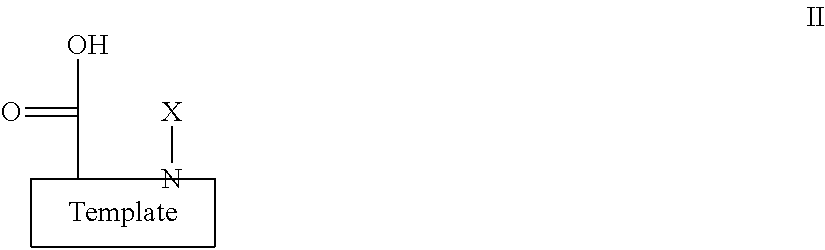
CC(=O)O.N[X]
